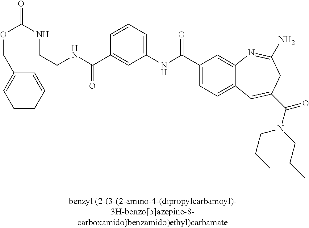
C1=CC=CC(COC(NCCNC(=O)C2=CC(NC(=O)C3=CC=C4C(=C3)N=C(N)CC(C(=O)N(CCC)CCC)=C4)=CC=C2)=O)=C1
